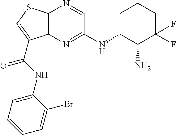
C12=C(N=C(NC3C(N)C(F)(F)CCC3)C=N1)C(C(NC1=CC=CC=C1Br)=O)=CS2
